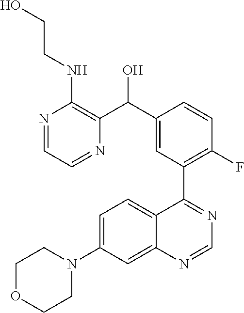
C1OCCN(C2=CC=C3C(=C2)N=CN=C3C2=C(F)C=CC(C(C3=C(NCCO)N=CC=N3)O)=C2)C1
